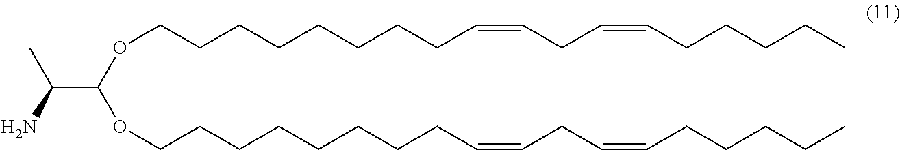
C(C(OCCCCCCCCC=CCC=CCCCCC)OCCCCCCCCC=CCC=CCCCCC)(N)C
